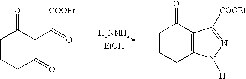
[H2NNH2].[EtOH].C1CCC(=O)C(C(=O)[COOEt])C1=O.C1CCC2=C(C1=O)C([COOEt])=NN2[H]
